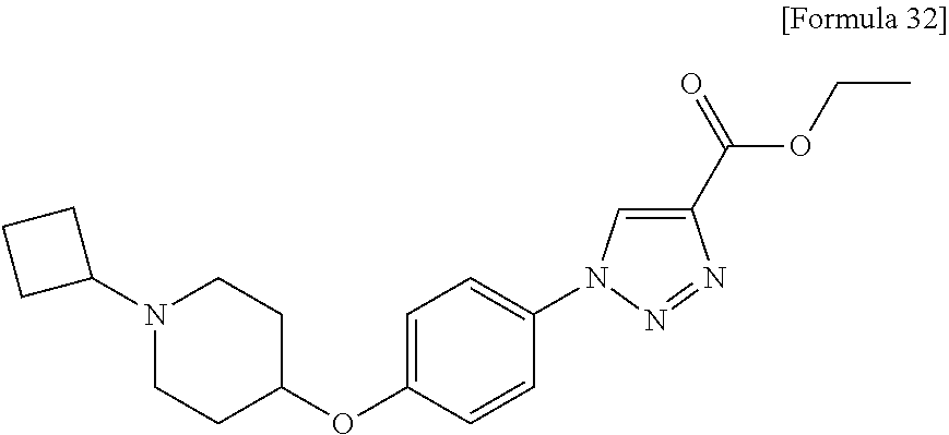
N1(C2CCC2)CCC(OC2=CC=C(N3C=C(C(=O)OCC)N=N3)C=C2)CC1
